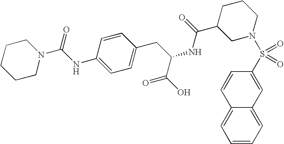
C1=CC=C2C(=C1)C=CC(S(N1CCCC(C(=O)NC(CC3=CC=C(NC(N4CCCCC4)=O)C=C3)C(O)=O)C1)(=O)=O)=C2
